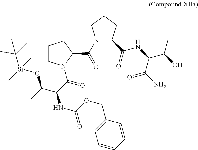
C1CN(C(C(NC(=O)OCC2=CC=CC=C2)C(C)O[Si](C)(C(C)(C)C)C)=O)C(C(N2C(C(=O)NC(C([OH])C)C(N)=O)CCC2)=O)C1
